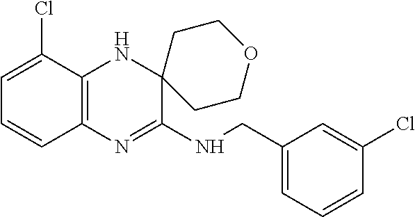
C1=C(Cl)C2=C(C=C1)N=C(NCC1=CC=CC(Cl)=C1)C1(N2)CCOCC1
